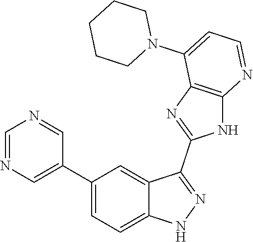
C1=NC=C(C2=CC=C3C(=C2)C(C2=NC4=C(N2)N=CC=C4N2CCCCC2)=NN3)C=N1
